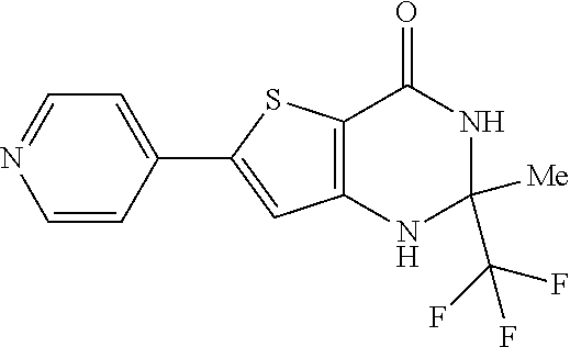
C1(C2=CC3=C(S2)C(=O)NC([Me])(C(F)(F)F)N3)=CC=NC=C1
